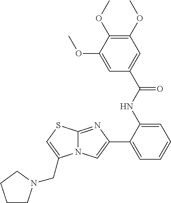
C12=NC(C3=CC=CC=C3NC(C3=CC(OC)=C(OC)C(OC)=C3)=O)=CN1C(CN1CCCC1)=CS2
